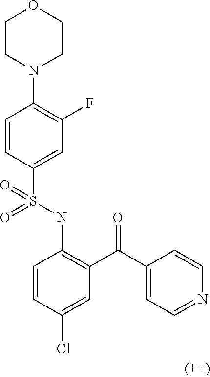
C1=CC(S(NC2=C(C(C3=CC=NC=C3)=O)C=C(Cl)C=C2)(=O)=O)=CC(F)=C1N1CCOCC1
